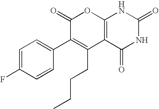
C12=C(C(=O)NC(=O)N1)C(CCCC)=C(C1=CC=C(F)C=C1)C(=O)O2
